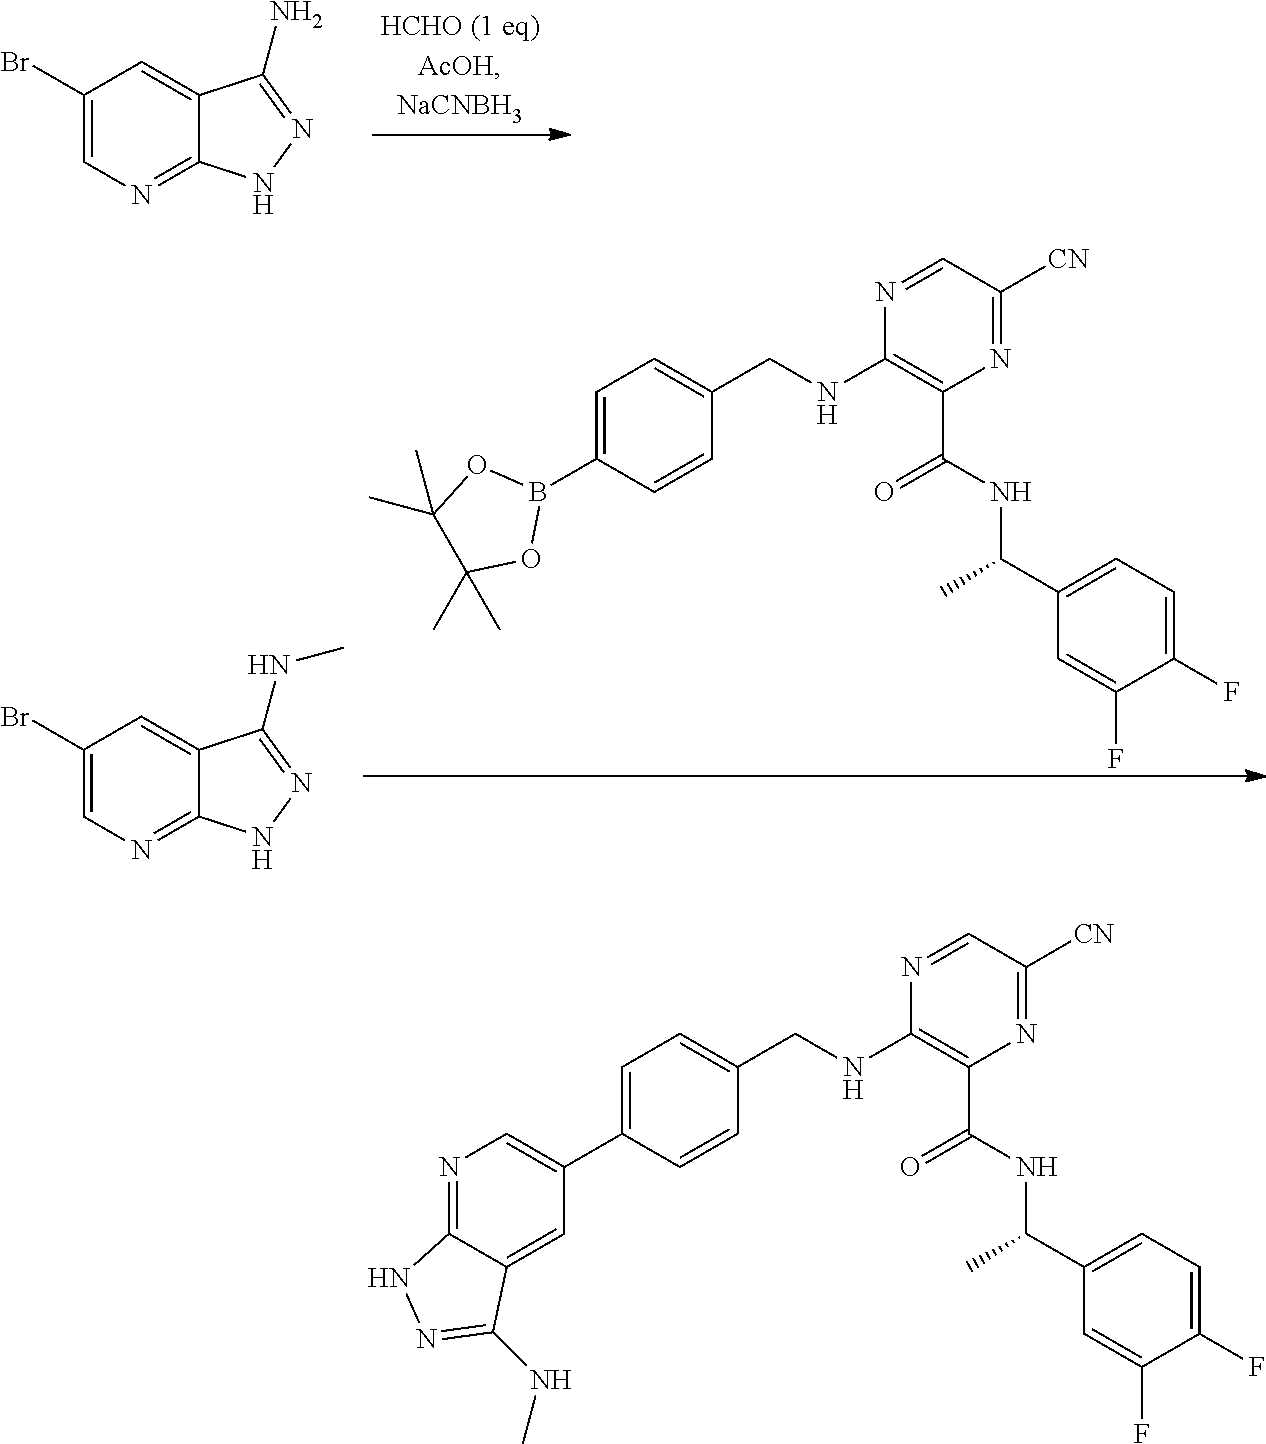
C1(Br)=CN=C2C(=C1)C(N)=NN2.C1(Br)=CN=C2C(=C1)C(NC)=NN2.N1=C([CN])C=NC(NCC2=CC=C(B3OC(C)(C)C(C)(C)O3)C=C2)=C1C(=O)NC(C)C1=CC=C(F)C(F)=C1.N1=C([CN])C=NC(NCC2=CC=C(C3=CN=C4C(=C3)C(NC)=NN4)C=C2)=C1C(=O)NC(C)C1=CC=C(F)C(F)=C1
